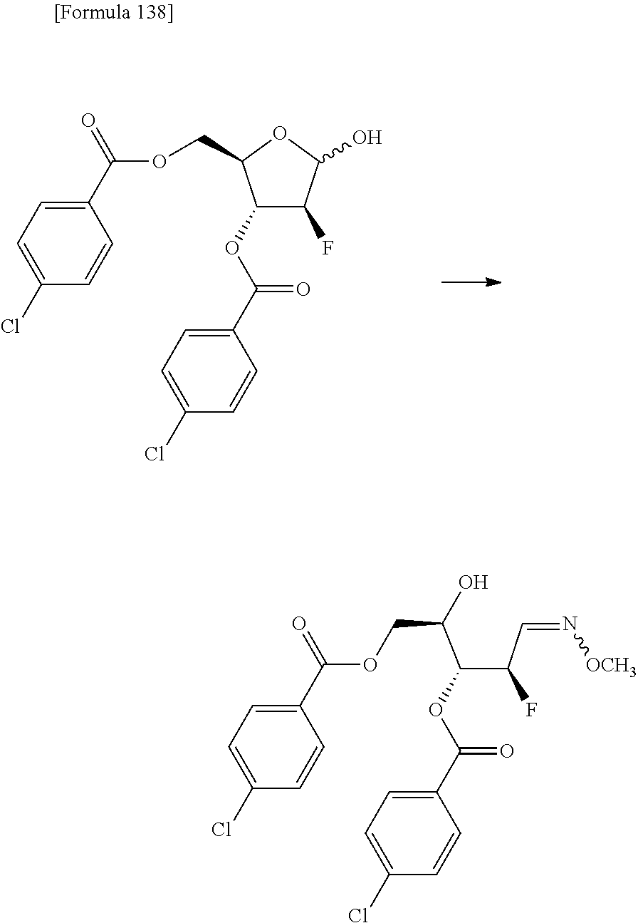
C1(OC(C2=CC=C(Cl)C=C2)=O)C(F)C(O)OC1COC(C1=CC=C(Cl)C=C1)=O.C(C(C=N[OCH3])F)(C(O)COC(C1=CC=C(Cl)C=C1)=O)OC(C1=CC=C(Cl)C=C1)=O
